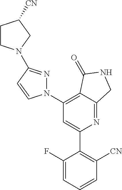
C1(C2=C([CN])C=CC=C2F)=CC(N2N=C(N3CCC([CN])C3)C=C2)=C2C(=N1)CNC2=O
